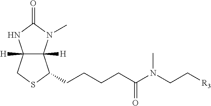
C12([H])C([H])(N(C)C(=O)N1)C(CCCCC(N(CC[R3])C)=O)SC2
